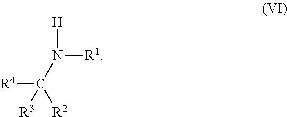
[H]N([R1])C([R2])([R4])[R3]
